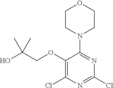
C1(OCC(O)(C)C)=C(Cl)N=C(Cl)N=C1N1CCOCC1
